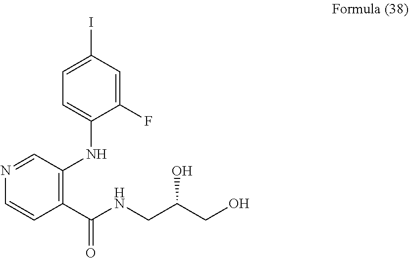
C1=CC(C(NCC(CO)O)=O)=C(NC2=CC=C(I)C=C2F)C=N1
